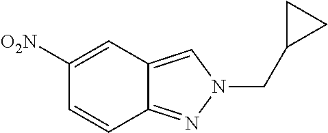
C1([O2N])=CC2=CN(CC3CC3)N=C2C=C1
